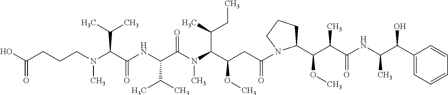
C(C(C(N(C(C(NC(C(N(CCCC(O)=O)C)C(C)C)=O)C(C)C)=O)C)C(C)CC)OC)C(=O)N1C(C(C(C(NC(C)C(C2=CC=CC=C2)O)=O)C)OC)CCC1
